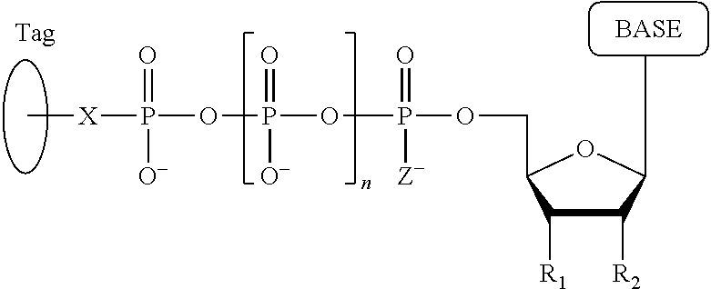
C1([R2])C([R1])C(COP([Z-])(=O)OP(OP([X]C)(=O)[O-])(=O)[O-])OC1CC
